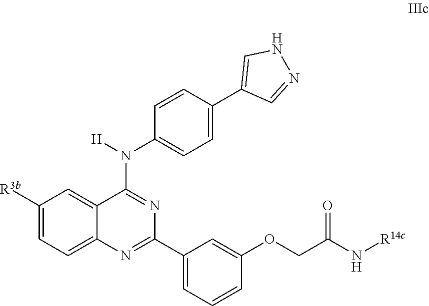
C1([R3b])=CC=C2C(=C1)C(N([H])C1=CC=C(C3=CNN=C3)C=C1)=NC(C1=CC=CC(OCC(=O)N[R14c])=C1)=N2
